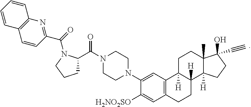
C1C2([H])C([H])(C3([H])C(C)(C1)C(O)(C#C)CC3)CCC1=C2C=C(N2CCN(C(C3CCCN3C(C3=NC4=C(C=C3)C=CC=C4)=O)=O)CC2)C([H2NO2SO])=C1
